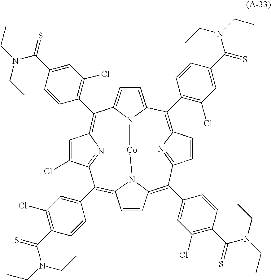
C1(C2=C(Cl)C=C(C(N(CC)CC)=S)C=C2)=C2N=C(C=C2)C(C2=CC(Cl)=C(C(=S)N(CC)CC)C=C2)=C2N3C(=C(C4=CC(Cl)=C(C(=S)N(CC)CC)C=C4)C4=NC(=C(C5=C(Cl)C=C(C(=S)N(CC)CC)C=C5)C5=CC=C1N5[Co]3)C=C4Cl)C=C2
